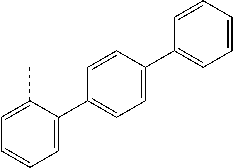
C1=C(C)C(C2=CC=C(C3=CC=CC=C3)C=C2)=CC=C1
